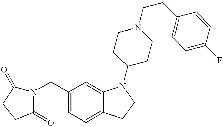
C1=C(CN2C(=O)CCC2=O)C=C2C(=C1)CCN2C1CCN(CCC2=CC=C(F)C=C2)CC1
